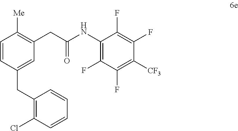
C1=CC(CC2=C(Cl)C=CC=C2)=CC(CC(NC2=C(F)C(F)=C([CF3])C(F)=C2F)=O)=C1[Me]
